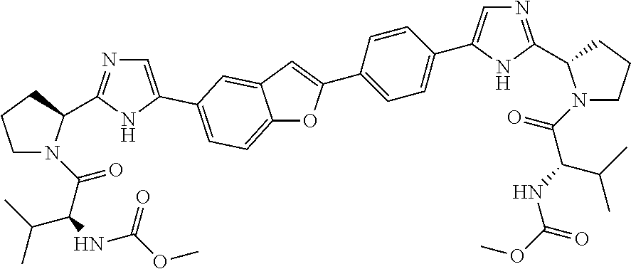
C12=CC=C(C3=CN=C(C4N(C(=O)C(C(C)C)NC(=O)OC)CCC4)N3)C=C1C=C(C1=CC=C(C3=CN=C(C4N(C(C(C(C)C)NC(=O)OC)=O)CCC4)N3)C=C1)O2
